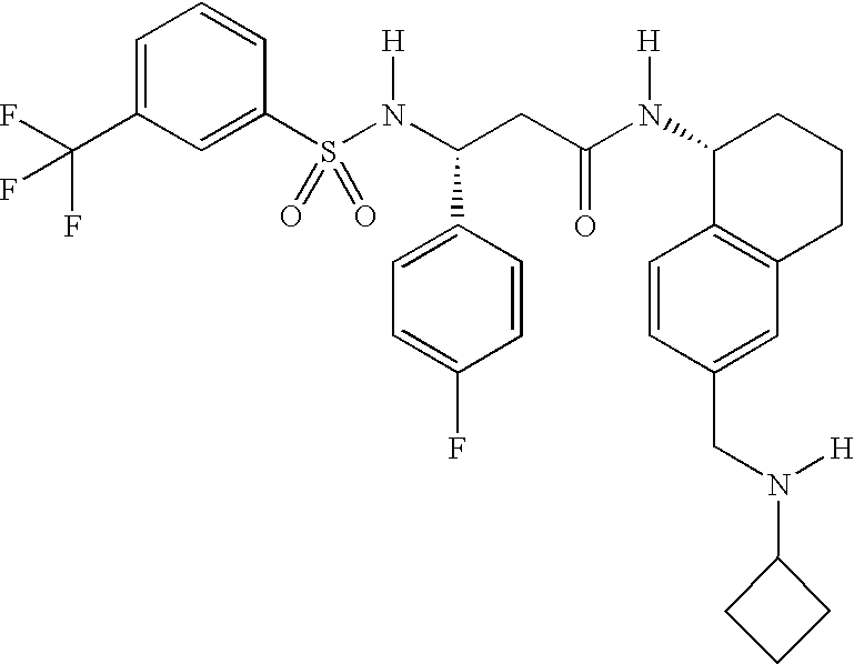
S(N(C(CC(N(C1C2=C(CCC1)C=C(CN(C1CCC1)[H])C=C2)[H])=O)C1=CC=C(F)C=C1)[H])(=O)(=O)C1=CC(C(F)(F)F)=CC=C1
